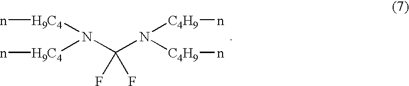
[H9C4](N(C(N([C4H9]n)[C4H9]n)(F)F)[H9C4]n)n
